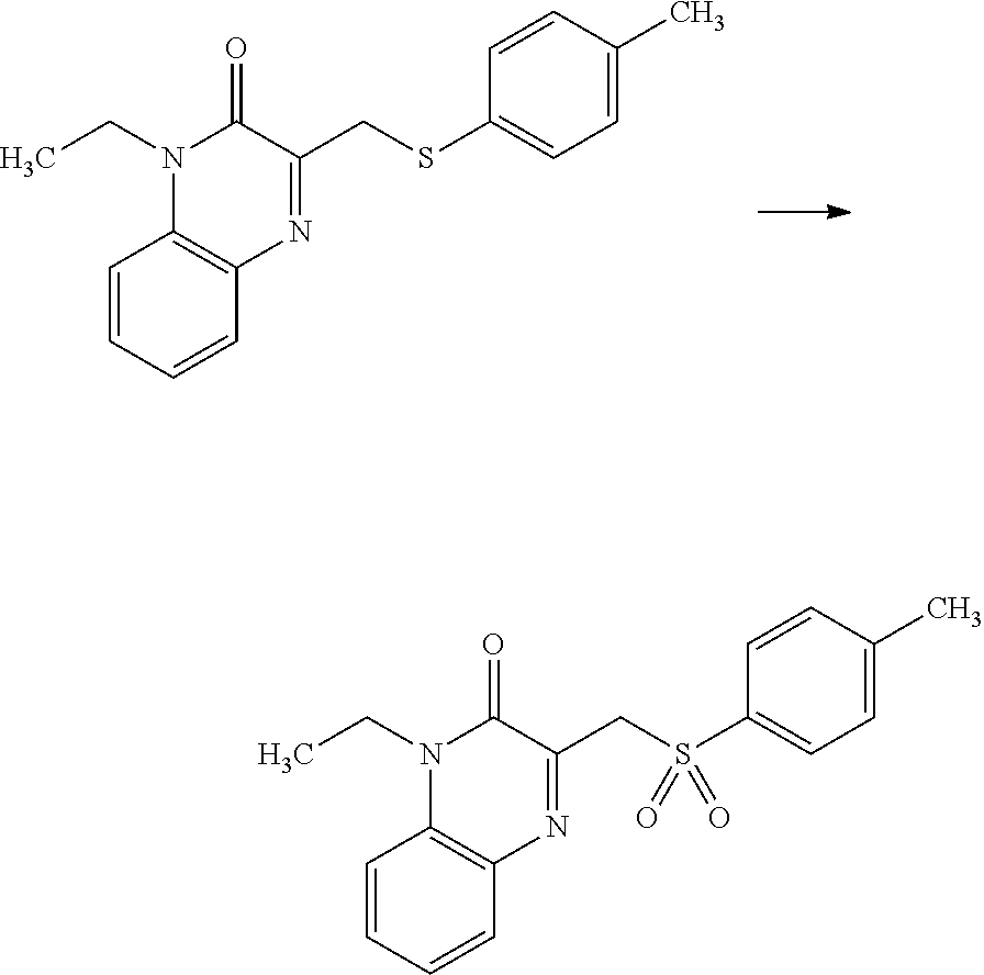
C1=CC=CC2=C1N=C(CSC1=CC=C(C)C=C1)C(=O)N2CC.C1=CC=CC2=C1N=C(CS(C1=CC=C(C)C=C1)(=O)=O)C(=O)N2CC
